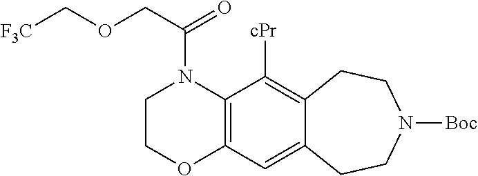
C12=C(N(C(COC[F3C])=O)CCO1)C([cPr])=C1C(=C2)CCN([Boc])CC1
